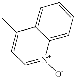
C12=CC=CC=C1C(C)=CC=[N+]2[O-]
